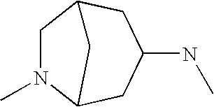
C1N(C)C2CC(NC)CC1C2
